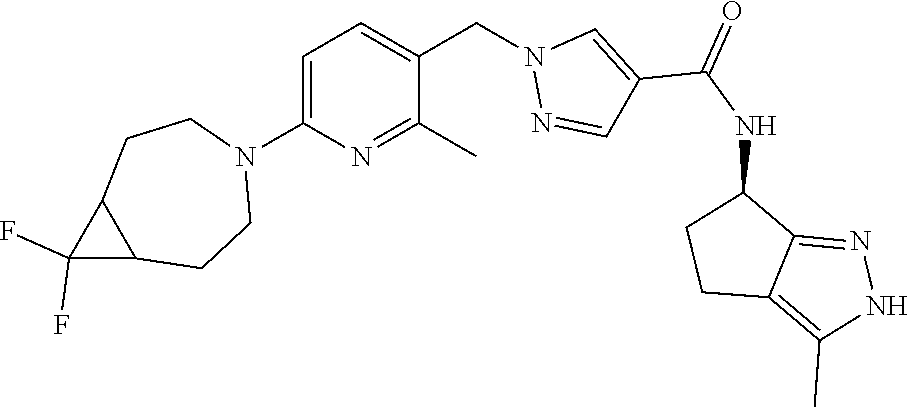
C1=C(N2CCC3C(CC2)C3(F)F)N=C(C)C(CN2N=CC(C(NC3CCC4=C(C)NN=C34)=O)=C2)=C1
